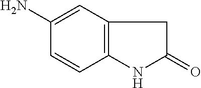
C1(N)=CC2=C(C=C1)NC(=O)C2
